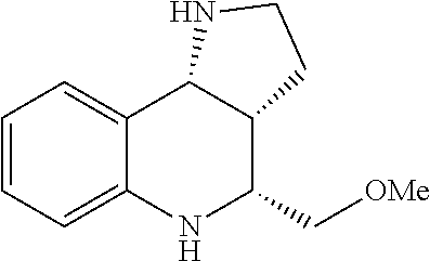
C1=CC=C2C(=C1)C1C(C(C[OMe])N2)CCN1
